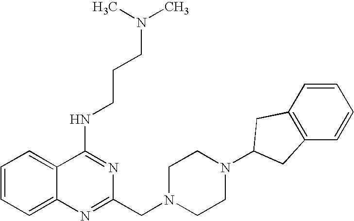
C1=CC=C2C(=C1)C(NCCCN(C)C)=NC(CN1CCN(C3CC4=C(C=CC=C4)C3)CC1)=N2
